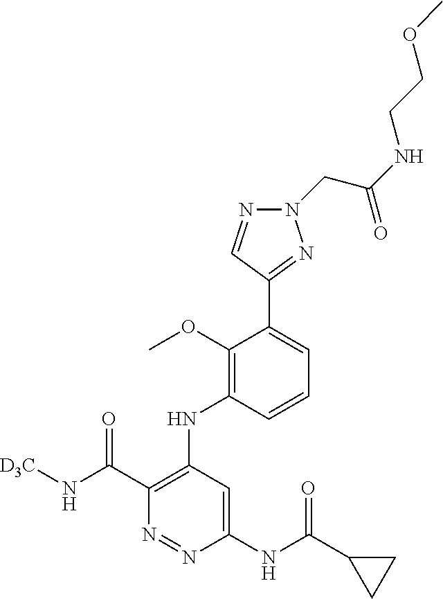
C1(C(=O)N[D3C])=C(NC2=C(OC)C(C3=NN(CC(=O)NCCOC)N=C3)=CC=C2)C=C(NC(=O)C2CC2)N=N1
